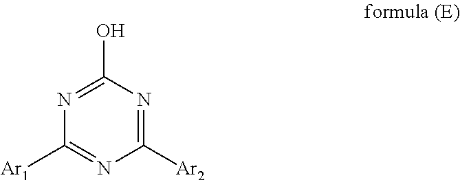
C1([Ar1])=NC([Ar2])=NC(O)=N1
